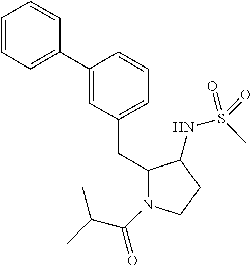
C1=CC=C(C2=CC(CC3N(C(=O)C(C)C)CCC3NS(C)(=O)=O)=CC=C2)C=C1
